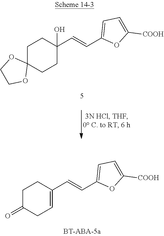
C1C2(CCC(O)(C=CC3=CC=C([COOH])O3)C1)OCCO2.C1C(=O)CC=C(C=CC2=CC=C([COOH])O2)C1
